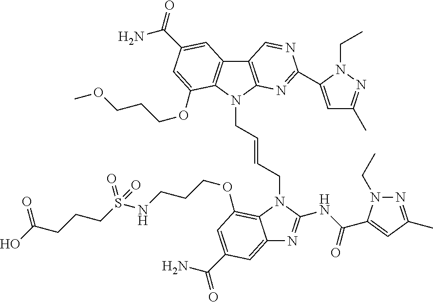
C12=CC(C(N)=O)=CC(OCCCNS(CCCC(O)=O)(=O)=O)=C1N(CC=CCN1C3=C(C4=C1C(OCCCOC)=CC(C(=O)N)=C4)C=NC(C1=CC(C)=NN1CC)=N3)C(NC(=O)C1=CC(C)=NN1CC)=N2
